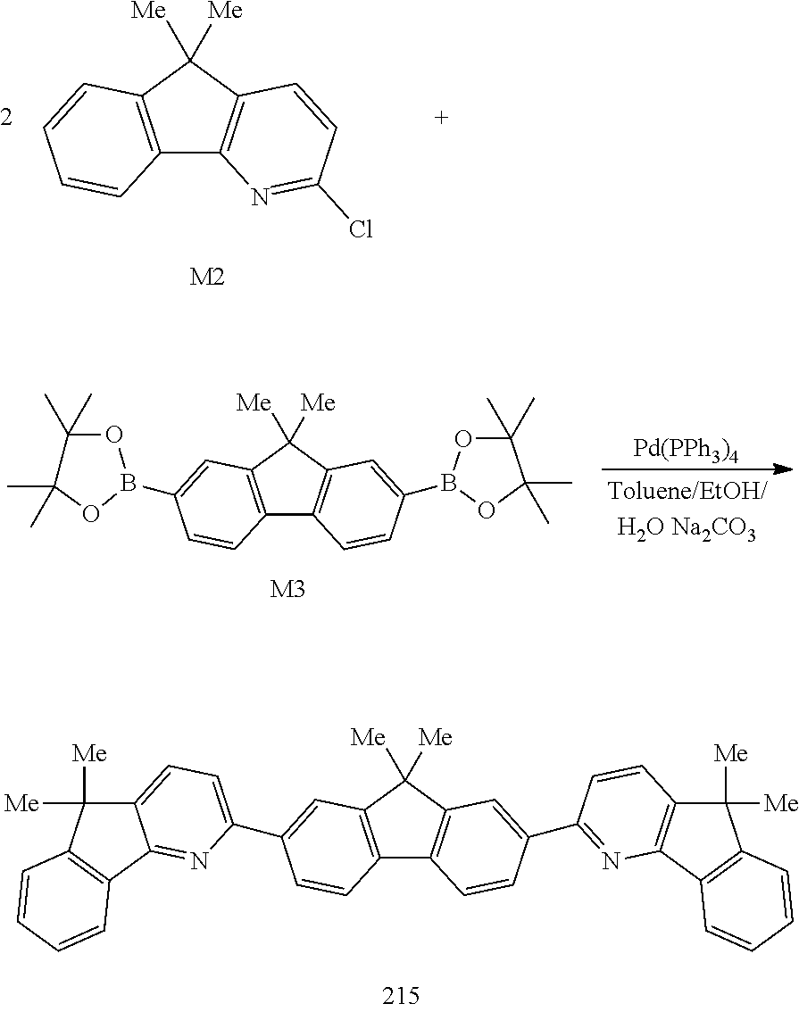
C12=C(C([Me])([Me])C3=C1N=C(Cl)C=C3)C=CC=C2.[M2].C12=C(C([Me])([Me])C3=C1C=CC(B1OC(C)(C)C(C)(C)O1)=C3)C=C(B1OC(C)(C)C(C)(C)O1)C=C2.[Pd(PPh3)4].[M3].C12=C(C([Me])([Me])C3=C1C=CC(C1=NC4=C(C=C1)C([Me])([Me])C1=C4C=CC=C1)=C3)C=C(C1=CC=C3C([Me])([Me])C4=C(C3=N1)C=CC=C4)C=C2
